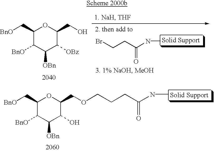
C1(C[BnO])C([BnO])C([OBn])C([OBz])C(CO)O1.BrCCC(NC)=O.C1(C[BnO])C([BnO])C([OBn])C(O)C(COCCCC(NC)=O)O1
